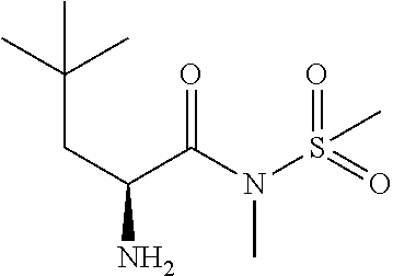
C(CC(N)C(N(S(=O)(=O)C)C)=O)(C)(C)C
